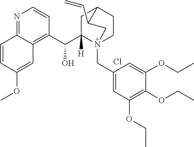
N1=C2C(=C(C(C3([H])N4(CC5=CC(OCC)=C(OCC)C(OCC)=C5)CCC(C3)C(C=C)C4)O)C=C1)C=C(OC)C=C2.Cl
